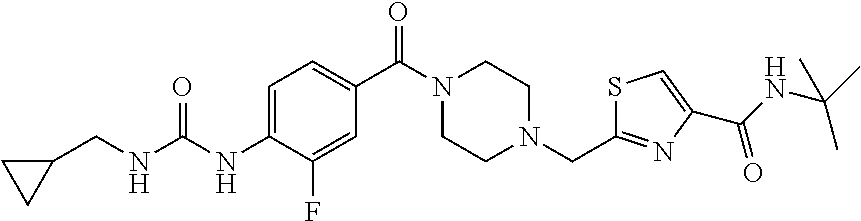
C1(C(N2CCN(CC3=NC(C(NC(C)(C)C)=O)=CS3)CC2)=O)=CC=C(NC(NCC2CC2)=O)C(F)=C1
